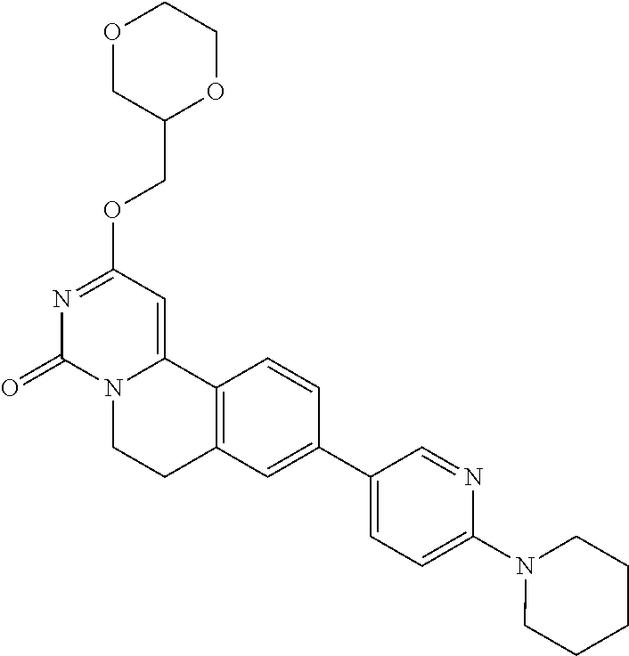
O1CC(COC2=NC(=O)N3C(=C2)C2=C(CC3)C=C(C3=CC=C(N4CCCCC4)N=C3)C=C2)OCC1
